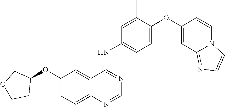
C1=C(OC2=CC3=NC=CN3C=C2)C(C)=CC(NC2=NC=NC3=CC=C(OC4COCC4)C=C23)=C1
